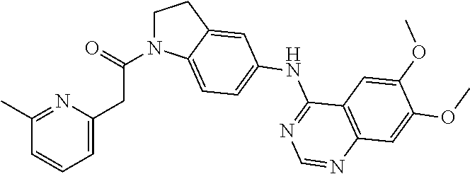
C1N(C(=O)CC2=CC=CC(C)=N2)C2=CC=C(NC3=NC=NC4=C3C=C(OC)C(OC)=C4)C=C2C1
